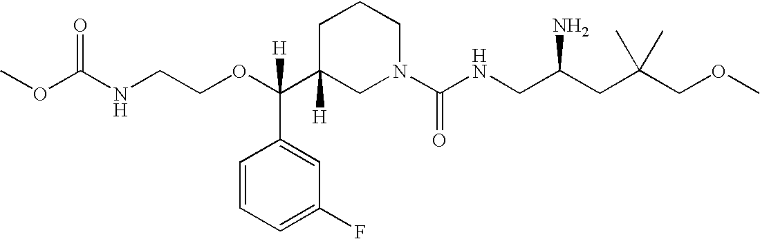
O=C(NCCOC(C1([H])CN(C(NCC(CC(COC)(C)C)N)=O)CCC1)(C1=CC(F)=CC=C1)[H])OC
